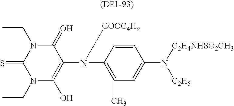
N1(CC)C(O)=C(N(C2=C(C)C=C(N([C2H5])[C2H4NHSO2CH3])C=C2)[COOC4H9])C(=O)N(CC)C1=S
